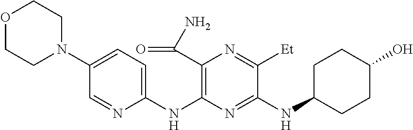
C1(NC2=C(C(N)=O)N=C([Et])C(NC3CCC(O)CC3)=N2)=CC=C(N2CCOCC2)C=N1
